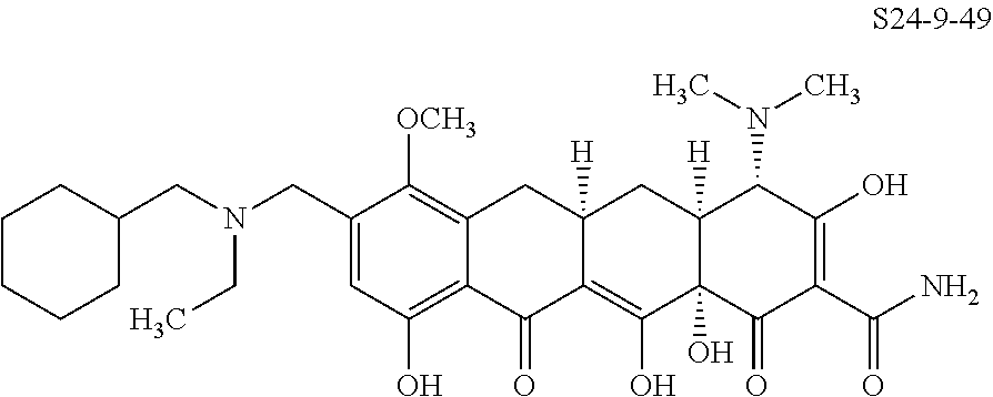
C1=C(CN(CC2CCCCC2)CC)C([OCH3])=C2C(=C1O)C(=O)C1=C(O)C3(O)C([H])(CC1([H])C2)C(N(C)C)C(O)=C(C(N)=O)C3=O
